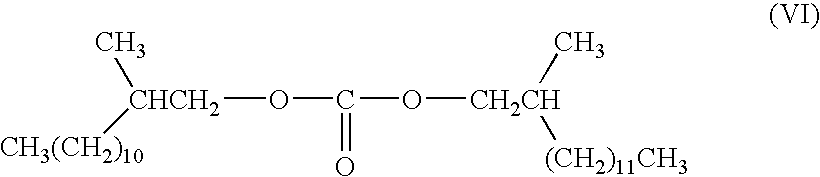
[CHCH2](OC(O[CH2CH](C)[(CH2)11CH3])=O)(C)[CH3(CH2)10]
